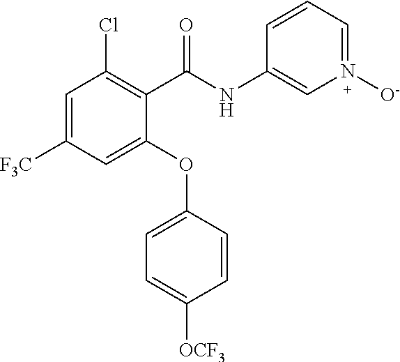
C1(C(NC2=CN([O-])=CC=C2)=O)=C(Cl)C=C([F3C])C=C1OC1=CC=C([OCF3])C=C1
